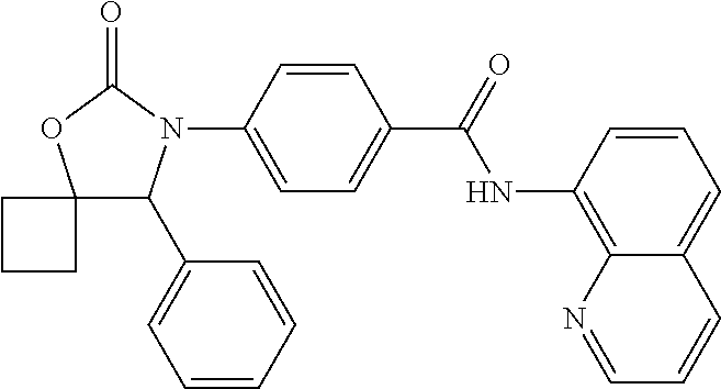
C1(N2C(C3=CC=CC=C3)C3(OC2=O)CCC3)=CC=C(C(=O)NC2=C3C(=CC=C2)C=CC=N3)C=C1
